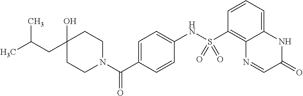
C1CN(C(C2=CC=C(NS(C3=C4C(=CC=C3)NC(=O)C=N4)(=O)=O)C=C2)=O)CCC1(O)CC(C)C
